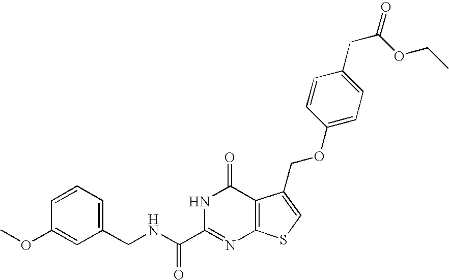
C1(CNC(C2=NC3=C(C(=O)N2)C(COC2=CC=C(CC(OCC)=O)C=C2)=CS3)=O)=CC=CC(OC)=C1
